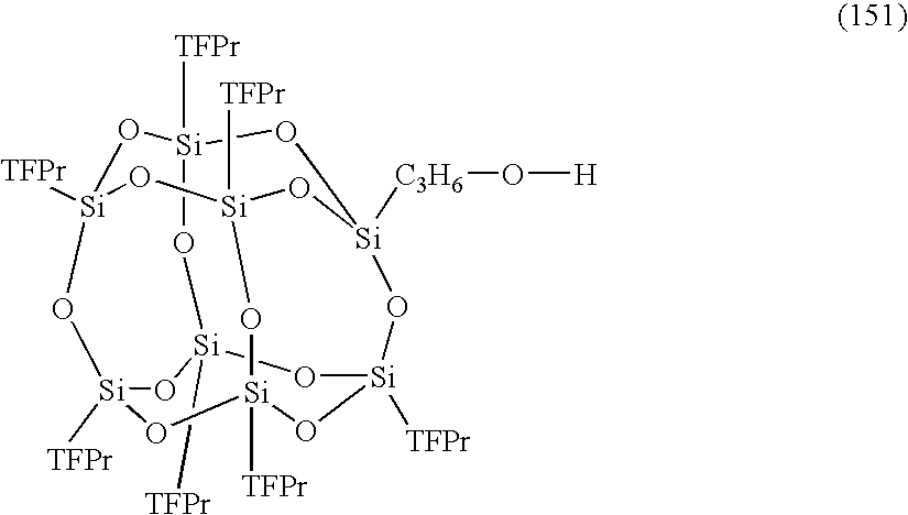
O1[Si]2([TFPr])O[Si]3([TFPr])O[Si]4([C3H6]O[H])CO[Si]1([TFPr])O[Si]1([TFPr])O[Si]([TFPr])(O2)O[Si]([TFPr])(O[Si]([TFPr])(O1)O4)O3
